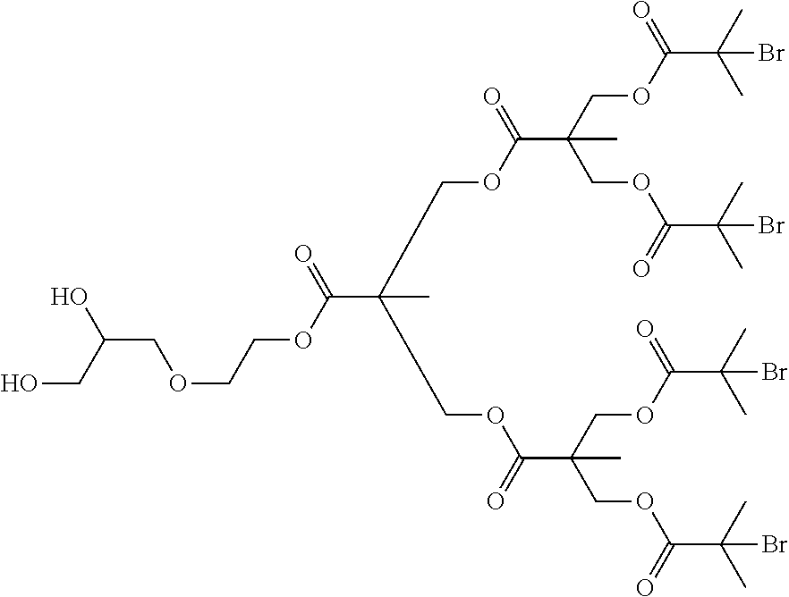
C(COCCOC(=O)C(COC(=O)C(COC(=O)C(C)(C)Br)(COC(=O)C(C)(C)Br)C)(COC(=O)C(COC(=O)C(C)(C)Br)(COC(=O)C(C)(C)Br)C)C)(O)CO
